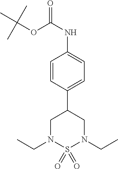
C1=CC(C2CN(CC)S(=O)(=O)N(CC)C2)=CC=C1NC(=O)OC(C)(C)C
